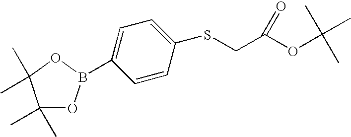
C1(C)(C)OB(C2=CC=C(SCC(OC(C)(C)C)=O)C=C2)OC1(C)C
